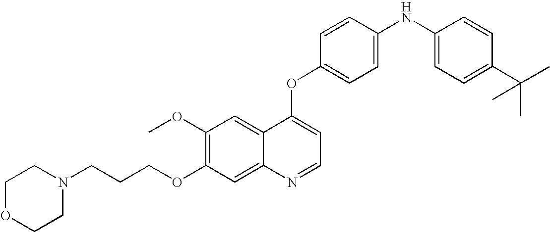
C1=CC(OC2=CC=NC3=CC(OCCCN4CCOCC4)=C(OC)C=C23)=CC=C1NC1=CC=C(C(C)(C)C)C=C1
